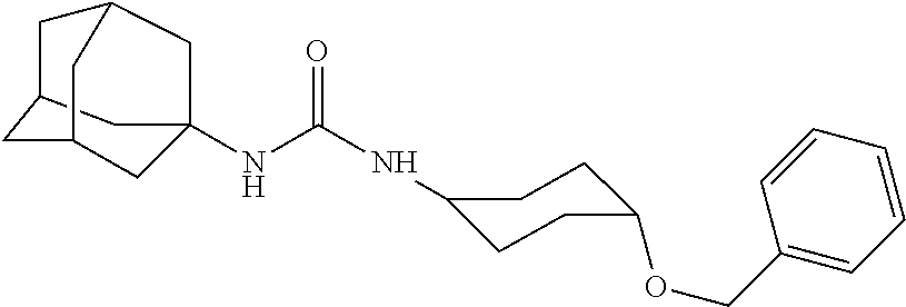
N(C(NC1CCC(OCC2=CC=CC=C2)CC1)=O)C12CC3CC(CC(C3)C1)C2
